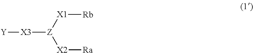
[Y][X3][Z]([X2][Ra])[X1][Rb]
